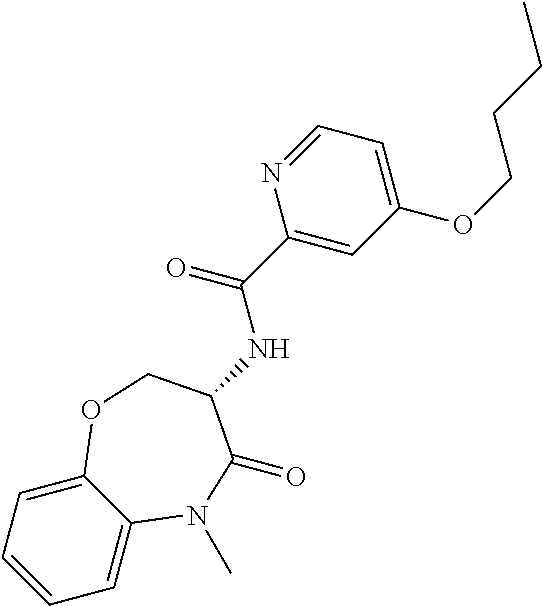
C1=C2C(=CC=C1)OCC(NC(C1=CC(OCCCC)=CC=N1)=O)C(=O)N2C
